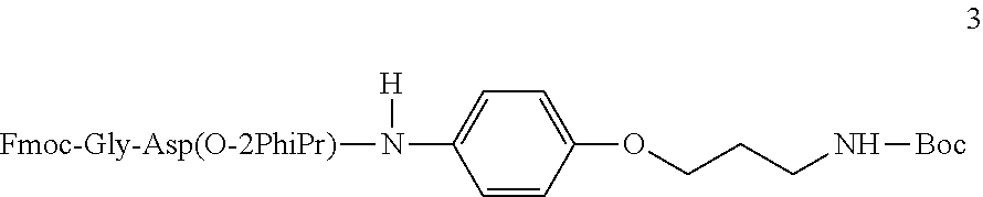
C1=CC(OCCCN[Boc])=CC=C1N([Fmoc-Gly-Asp(O-2PhiPr)])[H]
